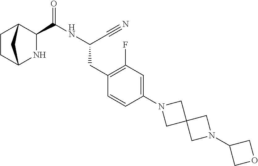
N1C2CCC(C1C(NC(C#N)CC1=C(F)C=C(N3CC4(C3)CN(C3COC3)C4)C=C1)=O)C2
